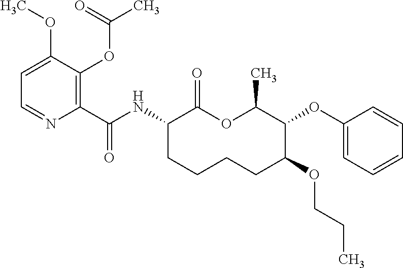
C1(C(NC2C(=O)OC(C)C(OC3=CC=CC=C3)C(OCCC)CCCC2)=O)=C(OC(C)=O)C(OC)=CC=N1
